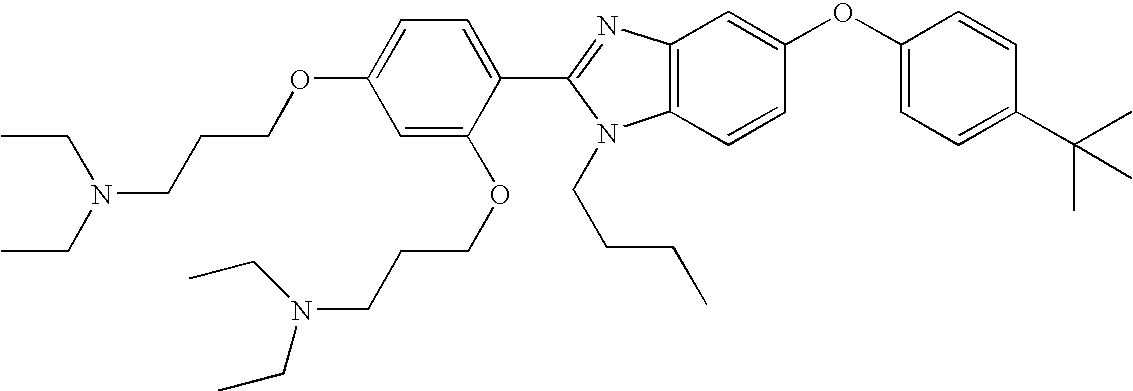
C1=C(OCCCN(CC)CC)C=C(OCCCN(CC)CC)C(C2=NC3=C(N2CCCC)C=CC(OC2=CC=C(C(C)(C)C)C=C2)=C3)=C1
